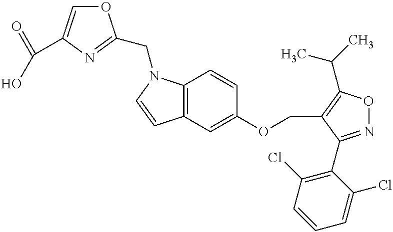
C12=C(C=C(OCC3=C(C(C)C)ON=C3C3=C(Cl)C=CC=C3Cl)C=C1)C=CN2CC1=NC(C(=O)O)=CO1
